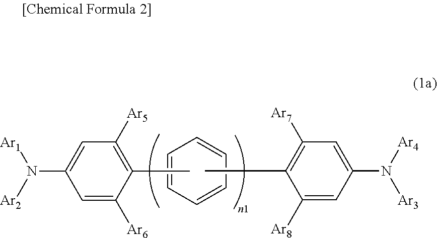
N(C1=CC([Ar5])=C(C)C([Ar6])=C1)([Ar1])[Ar2].C1=CC=CC=C1.CC1=C([Ar7])C=C(N([Ar3])[Ar4])C=C1[Ar8]
